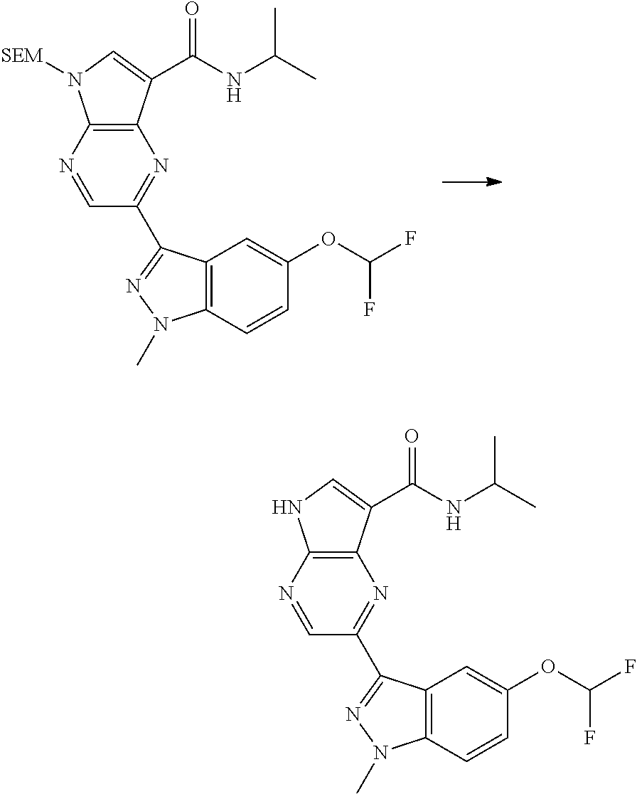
C1=NC2=C(N=C1C1=NN(C)C3=C1C=C(OC(F)F)C=C3)C(C(NC(C)C)=O)=CN2[SEM].C1=NC2=C(N=C1C1=NN(C)C3=C1C=C(OC(F)F)C=C3)C(C(NC(C)C)=O)=CN2
